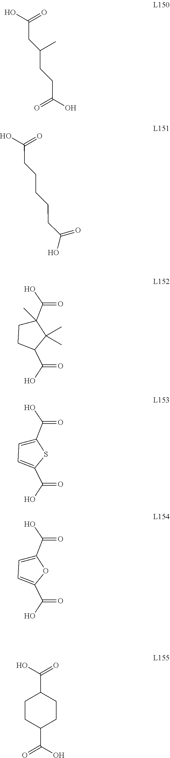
OC(CC(CCC(O)=O)C)=O.OC(CCCCCC(O)=O)=O.C1CC(C(O)=O)C(C)(C)C1(C(=O)O)C.C1=C(C(=O)O)SC(C(O)=O)=C1.C1=C(C(=O)O)OC(C(O)=O)=C1.C1(C(O)=O)CCC(C(O)=O)CC1
